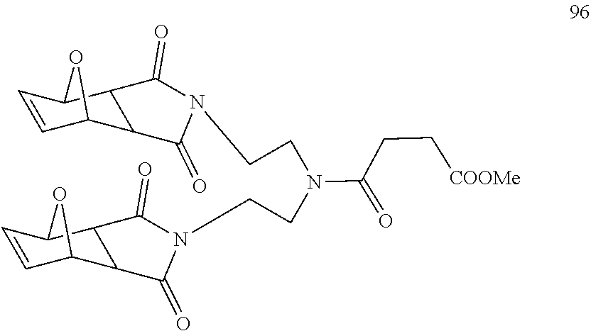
C1=CC2C3C(C1O2)C(=O)N(CCN(CCN1C(=O)C2C(C4C=CC2O4)C1=O)C(CC[COOMe])=O)C3=O
